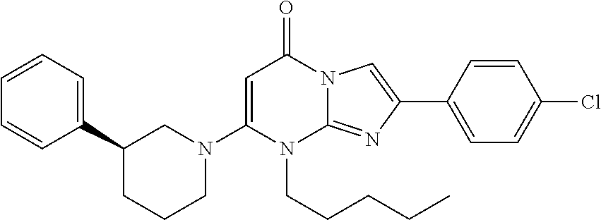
C1C(C2=CC=CC=C2)CCCN1C1=CC(=O)N2C(=NC(C3=CC=C(Cl)C=C3)=C2)N1CCCCC
